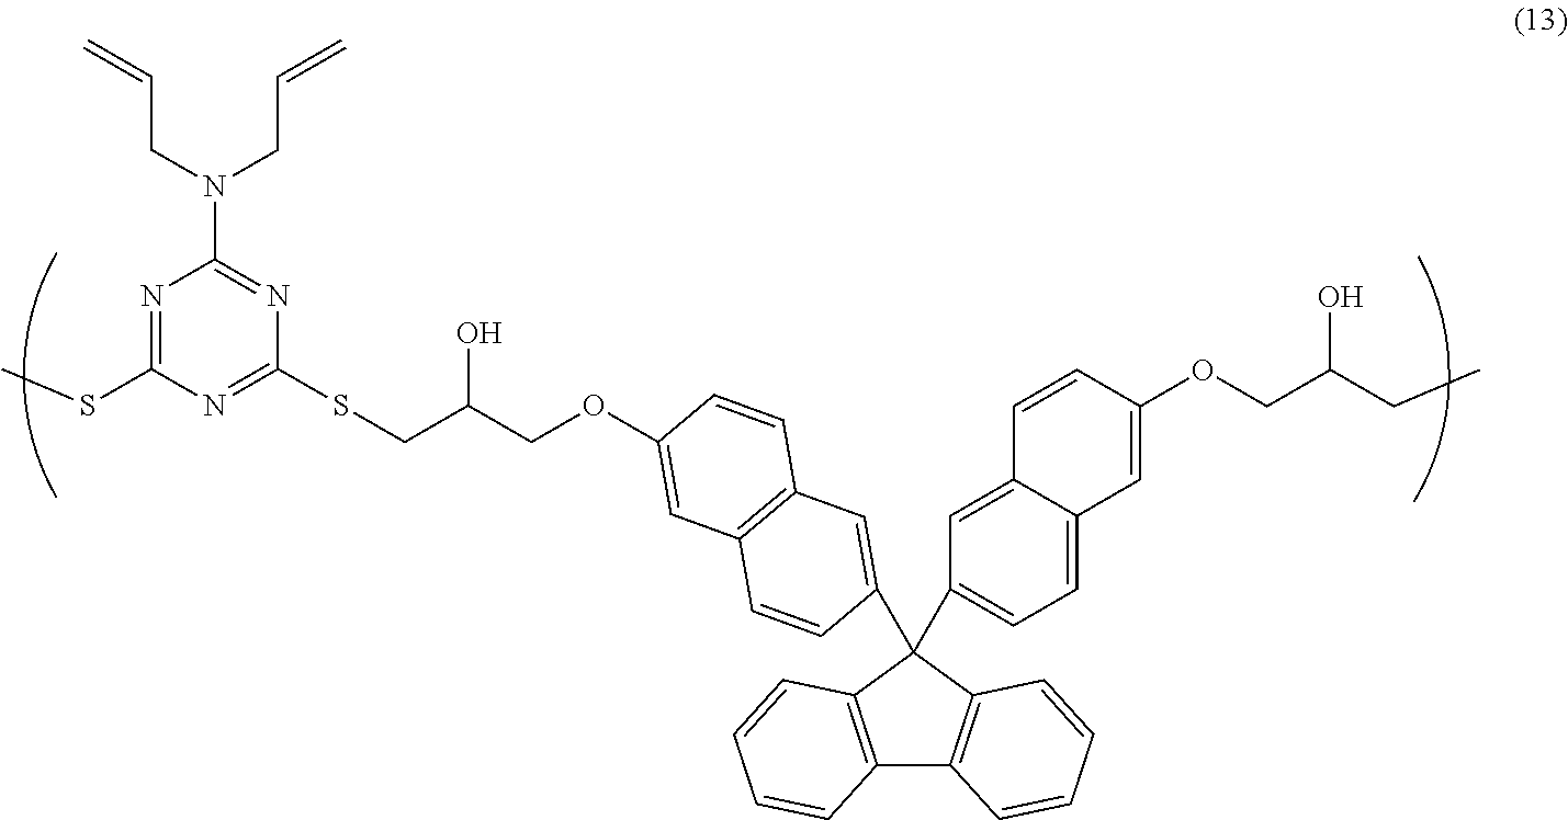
C12=C(C(C3=CC=C4C(=C3)C=CC(OCC(CC)O)=C4)(C3=CC4=C(C=C(OCC(CSC5=NC(SC)=NC(N(CC=C)CC=C)=N5)O)C=C4)C=C3)C3=C1C=CC=C3)C=CC=C2
